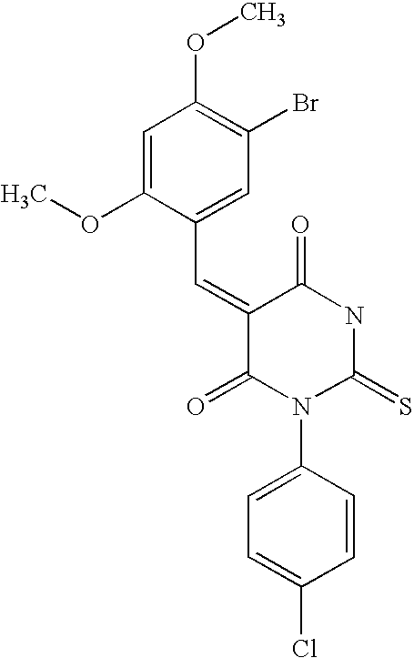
C1=C(OC)C(C=C2C(=O)N(C3=CC=C(Cl)C=C3)C(=S)NC2=O)=CC(Br)=C1OC
